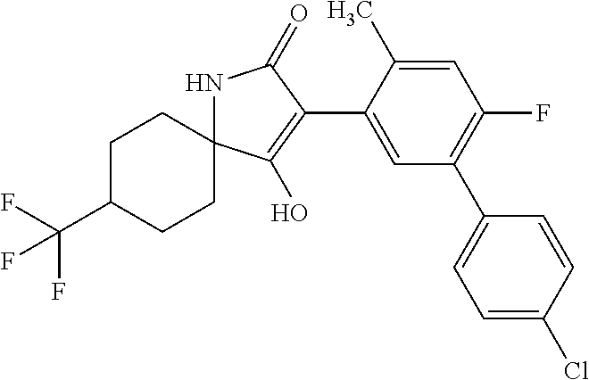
C1=C(C)C(C2=C(O)C3(NC2=O)CCC(C(F)(F)F)CC3)=CC(C2=CC=C(Cl)C=C2)=C1F
